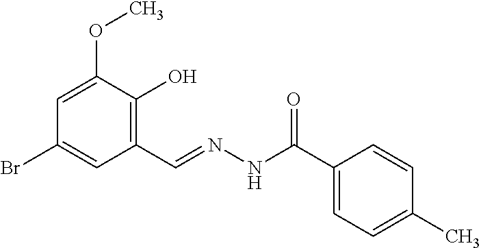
C1=C(OC)C(O)=C(C=NNC(C2=CC=C(C)C=C2)=O)C=C1Br
